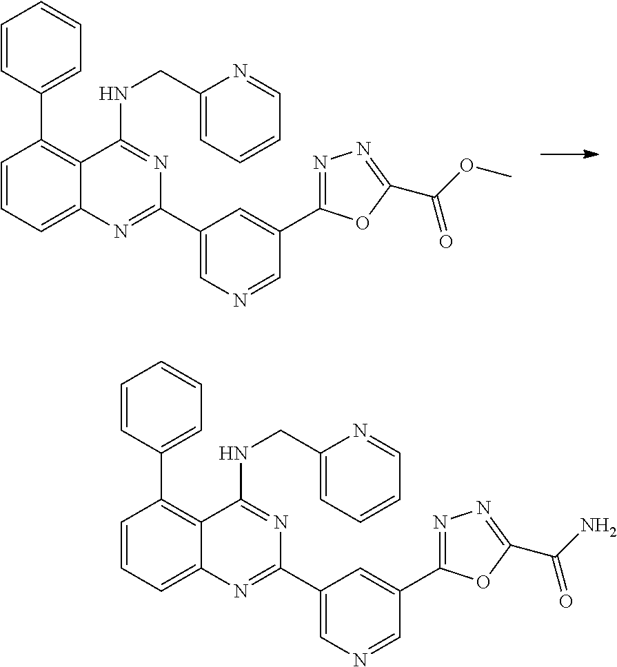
C1=CC=C2C(=C1C1=CC=CC=C1)C(NCC1=CC=CC=N1)=NC(C1=CN=CC(C3=NN=C(C(N)=O)O3)=C1)=N2.C1=CC=C2C(=C1C1=CC=CC=C1)C(NCC1=CC=CC=N1)=NC(C1=CN=CC(C3=NN=C(C(OC)=O)O3)=C1)=N2
